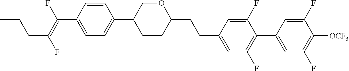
C(C1=CC(F)=C(C2=CC(F)=C([OCF3])C(F)=C2)C(F)=C1)CC1CCC(C2=CC=C(C(=C(F)CCC)F)C=C2)CO1
